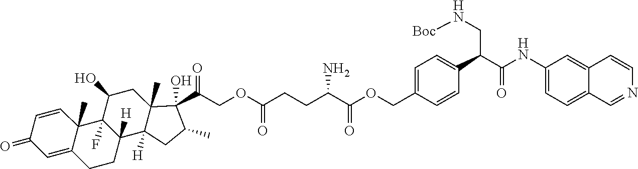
C(CC(C(OCC1=CC=C(C(CN[Boc])C(=O)NC2=CC=C3C(=C2)C=CN=C3)C=C1)=O)N)C(=O)OCC(C1(O)C2(C)C([H])(C3([H])CCC4=CC(=O)C=CC4(C)C3(F)C(O)C2)CC1C)=O
